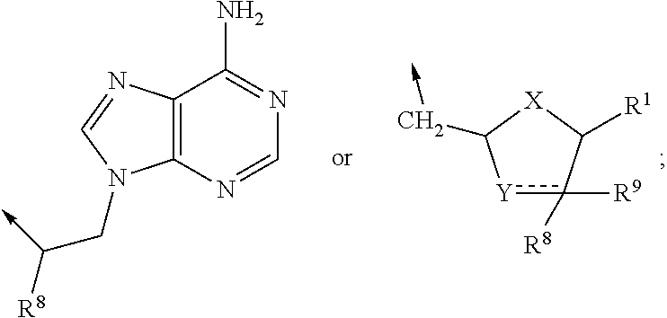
[Y]1c([R9])([R8])C([R1])[X]C1C->C.C12=C(N=CN=C1N)N(CC(->C)[R8])C=N2
